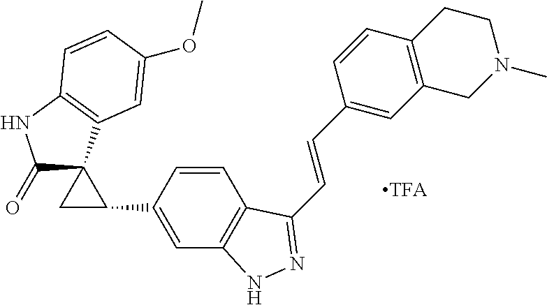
C1(=O)C2(C3=C(N1)C=CC(OC)=C3)CC2C1=CC2=C(C=C1)C(C=CC1=CC3=C(C=C1)CCN(C)C3)=NN2
